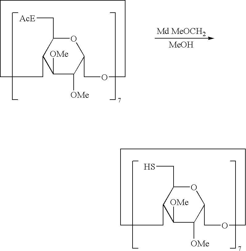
O1C(CS)C2C([OMe])C([OMe])C1COCCCCC2.O1C(C[AcE])C2C([OMe])C([OMe])C1COCCCCC2.[Md MeOCH2].[MeOH]
